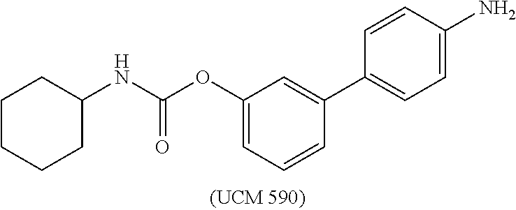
C1(OC(NC2CCCCC2)=O)=CC=CC(C2=CC=C(N)C=C2)=C1
